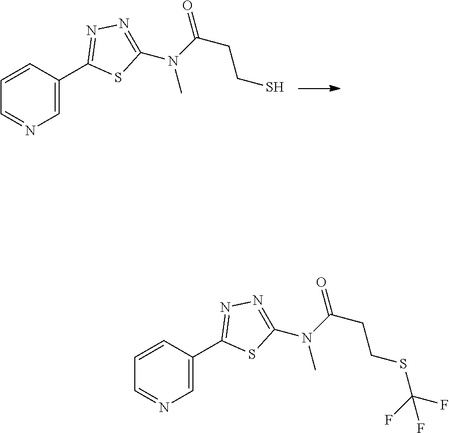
C1=C(C2=NN=C(N(C(CCS)=O)C)S2)C=CC=N1.C1=C(C2=NN=C(N(C(CCSC(F)(F)F)=O)C)S2)C=CC=N1
